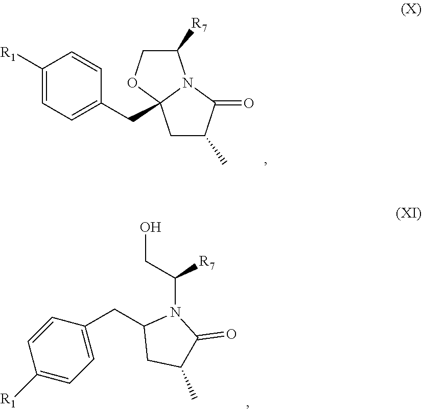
C1([R1])=CC=C(CC23CC(C)C(=O)N2C([R7])CO3)C=C1.C1([R1])=CC=C(CC2CC(C)C(=O)N2C(CO)[R7])C=C1
